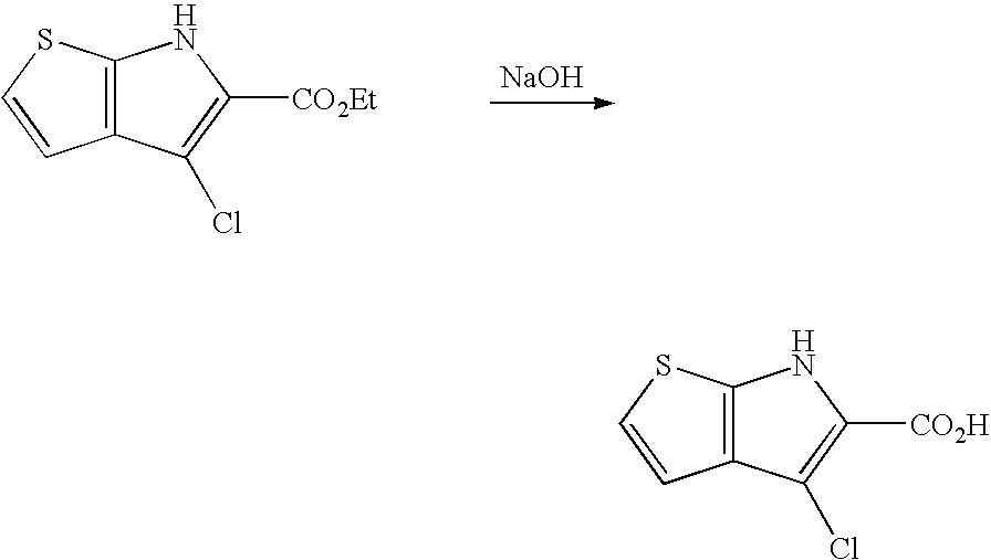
C12=C(SC=C1)NC([CO2Et])=C2Cl.[NaOH].C12=C(SC=C1)NC([CO2H])=C2Cl
